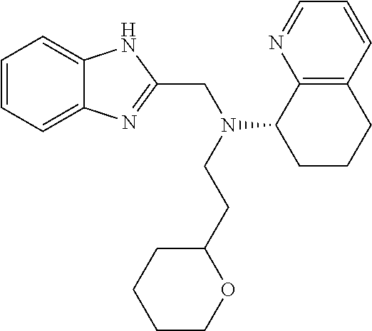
C1=CC=C2C(=C1)NC(CN(CCC1CCCCO1)C1CCCC3=C1N=CC=C3)=N2
